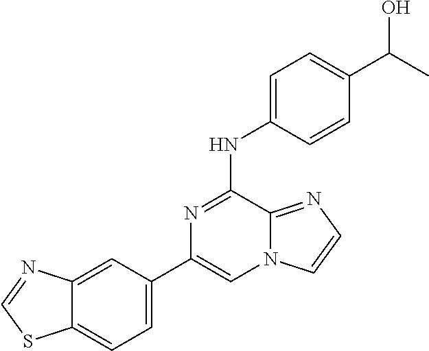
C12=CC(C3=CN4C(=NC=C4)C(NC4=CC=C(C(C)O)C=C4)=N3)=CC=C1SC=N2
